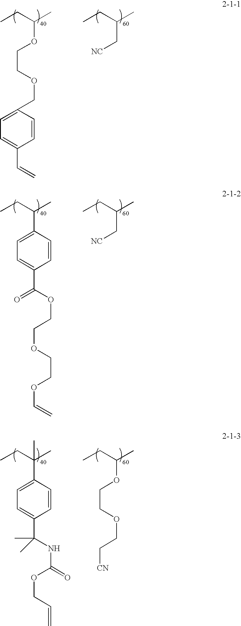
CCC(C)C[NC].CCC(C)OCCOCC1=CC=C(C=C)C=C1.CCC(C)C[NC].CCC(C)C1=CC=C(C(=O)OCCOCCOC=C)C=C1.CCC(C)OCCOCC[CN].CCC(C)(C1=CC=C(C(C)(NC(OCC=C)=O)C)C=C1)C
